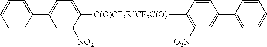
C1=C([NO2])C([C(O)CF2RfCF2C(O)]C2=C([O2N])C=C(C3=CC=CC=C3)C=C2)=CC=C1C1=CC=CC=C1
